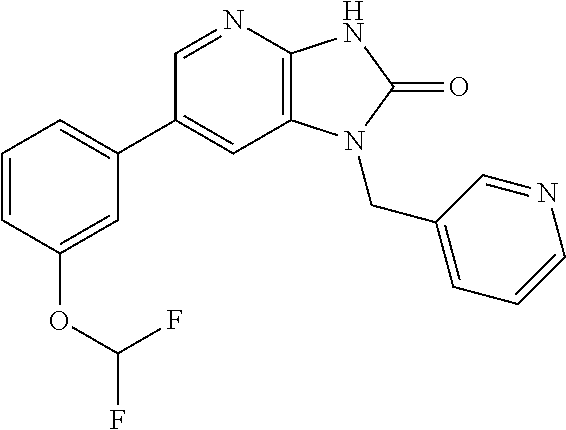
C1(C2=CC=CC(OC(F)F)=C2)=CC2=C(N=C1)NC(=O)N2CC1=CC=CN=C1
